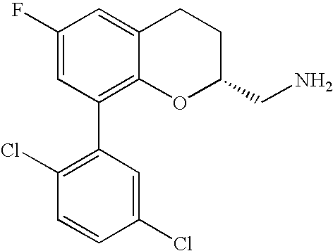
C1(F)=CC(C2=C(Cl)C=CC(Cl)=C2)=C2C(=C1)CCC(CN)O2
